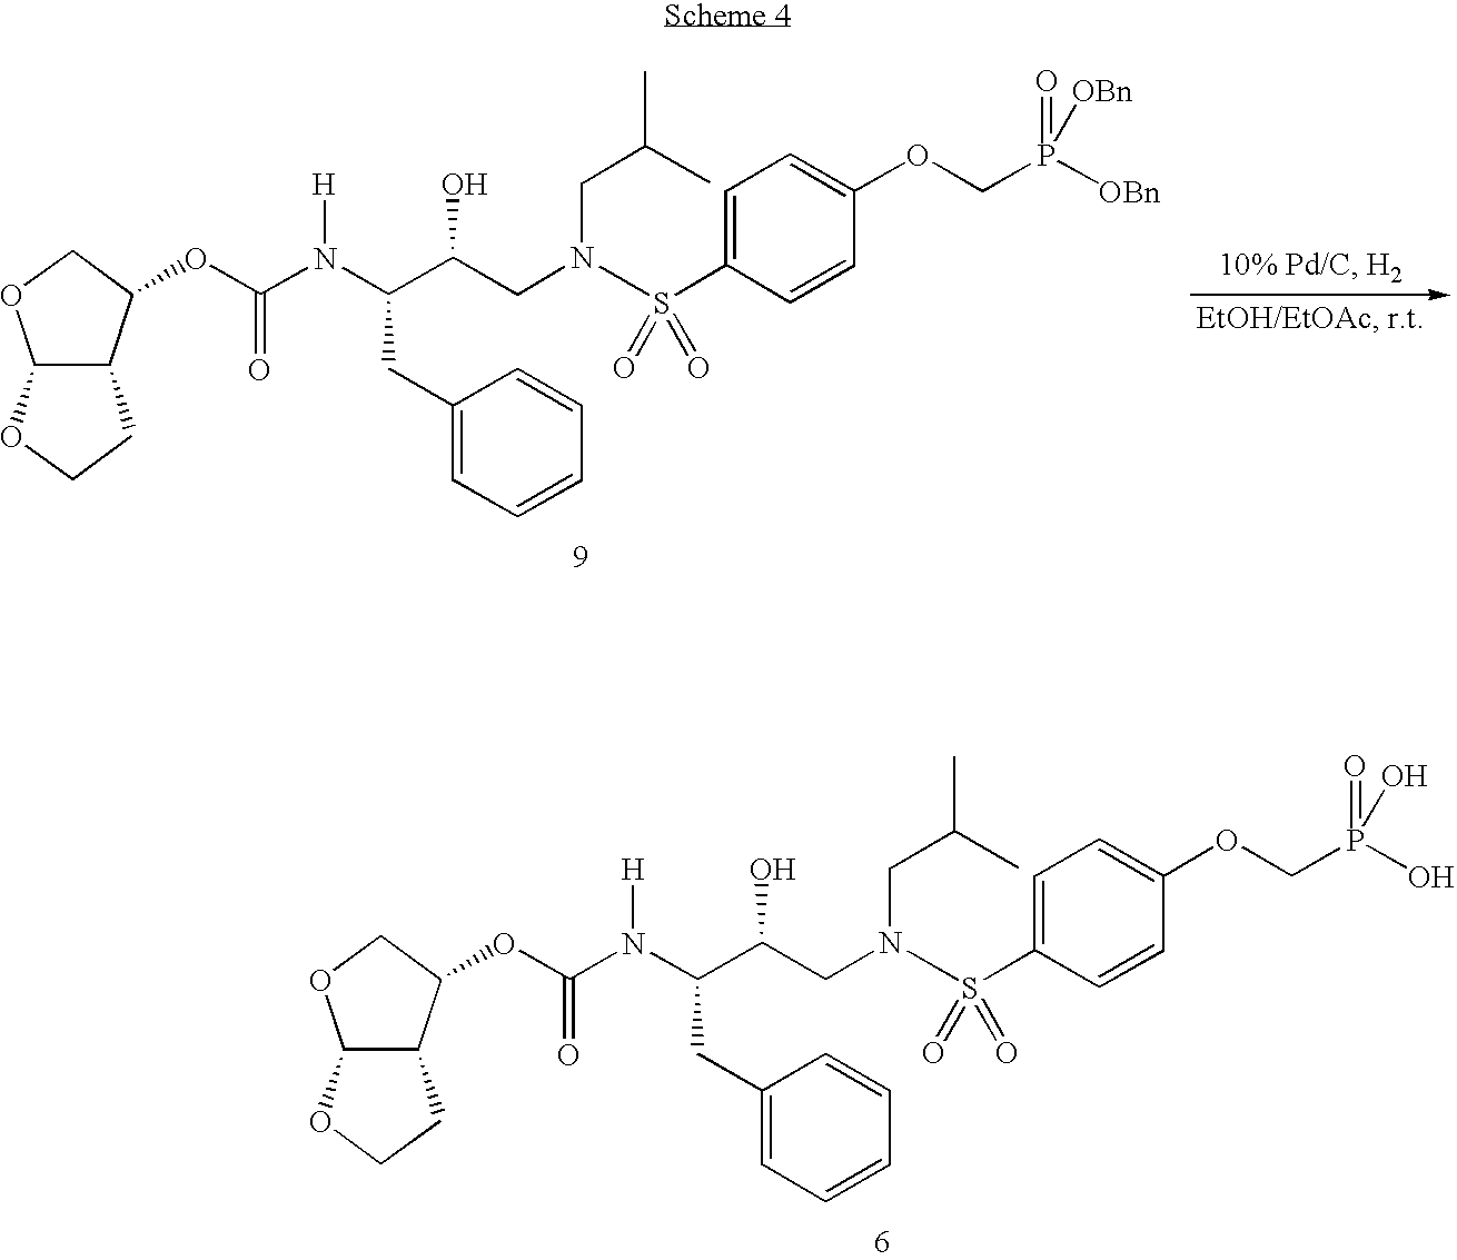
C12C(OCC1)OCC2OC(N(C(C(CN(CC(C)C)S(C1=CC=C(OCP([OBn])(=O)[OBn])C=C1)(=O)=O)O)CC1=CC=CC=C1)[H])=O.C12C(OCC1)OCC2OC(N(C(C(CN(CC(C)C)S(C1=CC=C(OCP(O)(=O)O)C=C1)(=O)=O)O)CC1=CC=CC=C1)[H])=O
